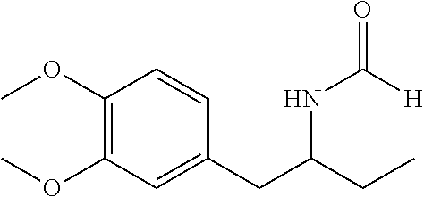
C1(OC)=C(OC)C=C(CC(CC)NC(=O)[H])C=C1
